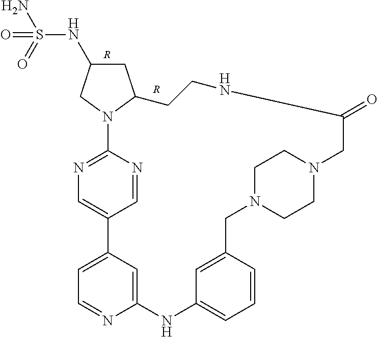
C1C(NS(N)(=O)=O)CN2C1CCNC(=O)CN1CCN(CC3=CC(=CC=C3)NC3=CC(=CC=N3)C3=CN=C2N=C3)CC1.[R].[R]
